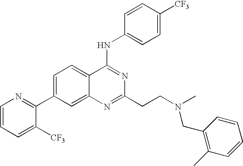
C1=CC=C([CF3])C(C2=CC=C3C(=C2)N=C(CCN(CC2=C(C)C=CC=C2)C)N=C3NC2=CC=C([CF3])C=C2)=N1
